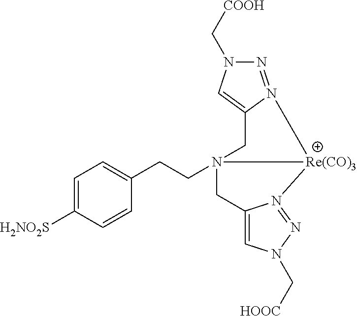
C1=C([H2NO2S])C=CC(CCN23CC4=CN(C[HOOC])N=N4[Re(CO)3]2N2=NN(C[COOH])C=C2C3)=C1
